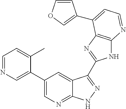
C1=NC=C(C2=CN=C3C(=C2)C(C2=NC4=C(N2)N=CC=C4C2=COC=C2)=NN3)C(C)=C1
